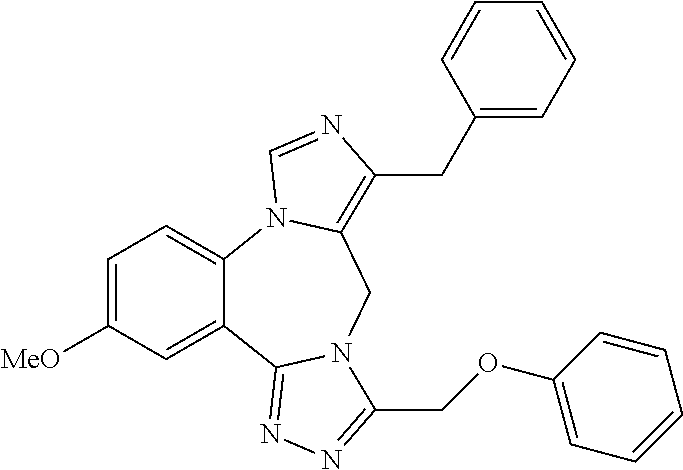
C1=C([MeO])C=C2C(=C1)N1C(=C(CC3=CC=CC=C3)N=C1)CN1C2=NN=C1COC1=CC=CC=C1
